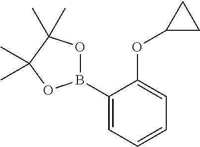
B1(C2=CC=CC=C2OC2CC2)OC(C)(C)C(C)(C)O1
